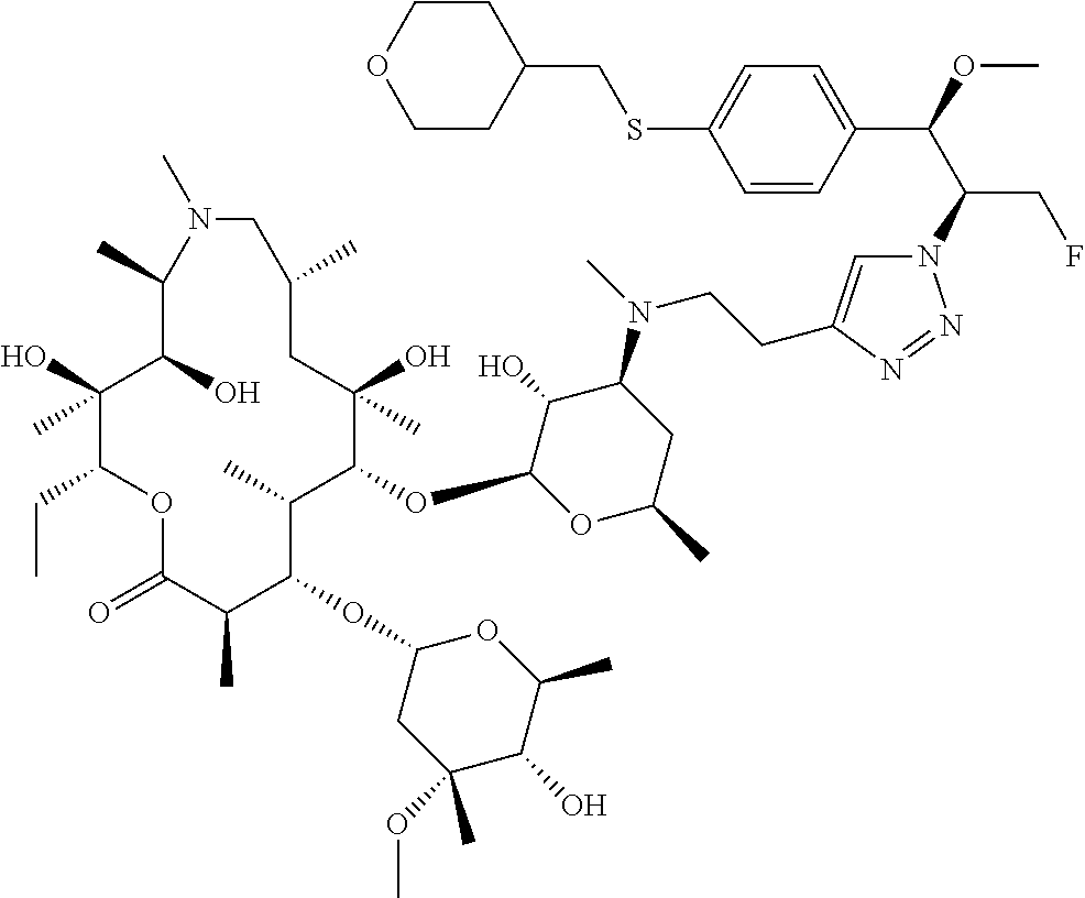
C1(O)(C)C(CC)OC(=O)C(C)C(OC2CC(OC)(C)C(O)C(C)O2)C(C)C(OC2OC(C)CC(N(C)CCC3=CN(C(C(OC)C4=CC=C(SCC5CCOCC5)C=C4)CF)N=N3)C2O)C(O)(C)CC(C)CN(C)C(C)C1O
